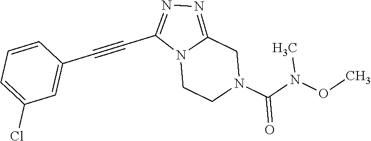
N12CCN(C(N(OC)C)=O)CC1=NN=C2C#CC1=CC(Cl)=CC=C1
